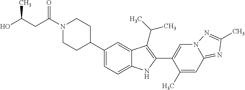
C(N1CCC(C2=CC=C3C(=C2)C(C(C)C)=C(C2=CN4C(=NC(C)=N4)C=C2C)N3)CC1)(CC(O)C)=O
